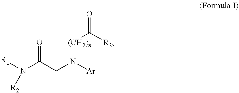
N(C(CN([Ar])[(CH2)n]C(=O)[R3])=O)([R1])[R2]
